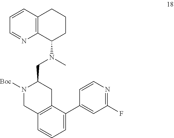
C1=CC2=C(N=C1)C(N(C)CC1N([Boc])CC3=C(C1)C(C1=CC(F)=NC=C1)=CC=C3)CCC2
